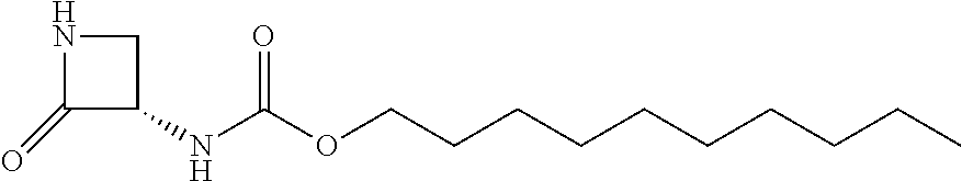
C1(=O)C(NC(OCCCCCCCCCC)=O)CN1
